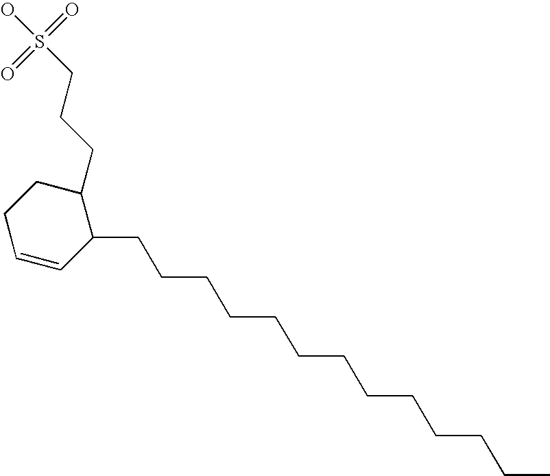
C1=CCCC(CCCS(=O)(=O)O)C1CCCCCCCCCCCCC
